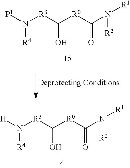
C([R0]C(N([R1])[R2])=O)([R3]N([H])[R4])O.C([R0]C(N([R1])[R2])=O)([R3]N([P1])[R4])O
